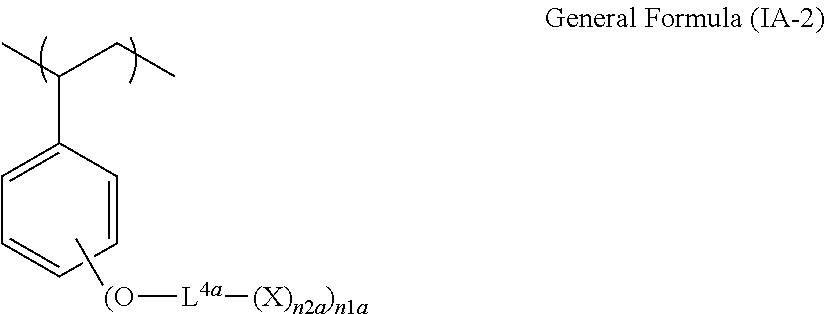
C1=C(C(C)CC)C=CC=C1.C[(O][L4a][(X)n2a)n1a]
